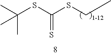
CC(SC(SCC)=S)(C)C
